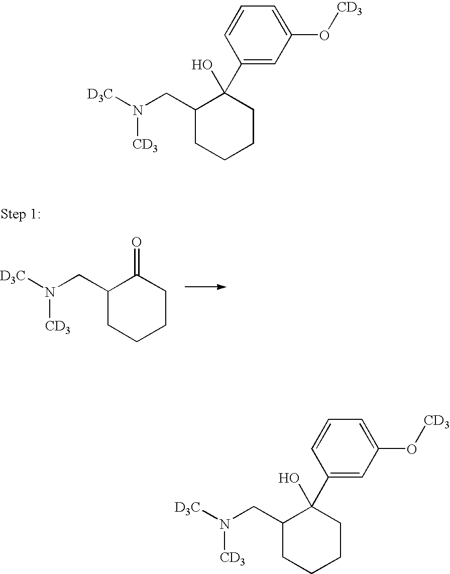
C1(CN([D3C])[CD3])CCCCC1(O)C1=CC(O[CD3])=CC=C1.C1(CN([D3C])[CD3])CCCCC1=O.C1(CN([D3C])[CD3])CCCCC1(O)C1=CC(O[CD3])=CC=C1
